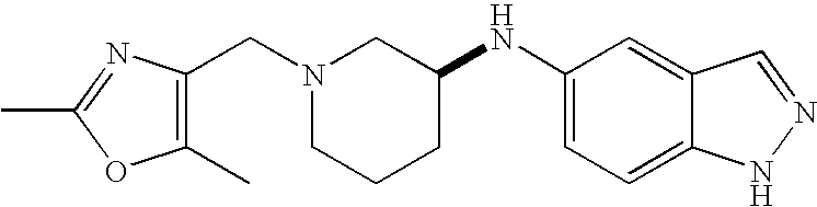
C12=CC(NC3CCCN(CC4=C(C)OC(C)=N4)C3)=CC=C1NN=C2
